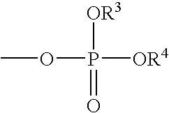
O(P([OR4])([OR3])=O)C
